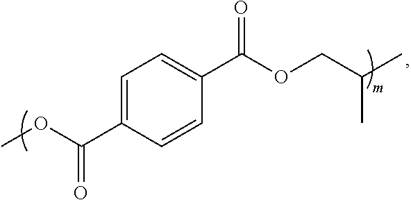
C1=C(C(OC)=O)C=CC(C(OCC(C)C)=O)=C1
